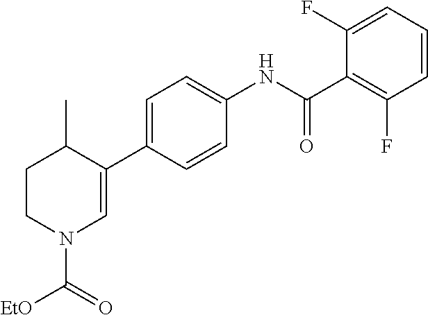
C1=CC=C(F)C(C(NC2=CC=C(C3=CN(C(=O)[EtO])CCC3C)C=C2)=O)=C1F
